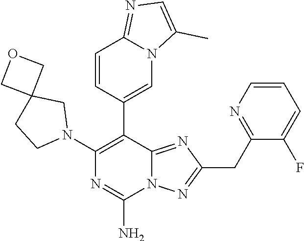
N1(C2=C(C3=CN4C(=NC=C4C)C=C3)C3=NC(CC4=NC=CC=C4F)=NN3C(N)=N2)CC2(CC1)COC2
